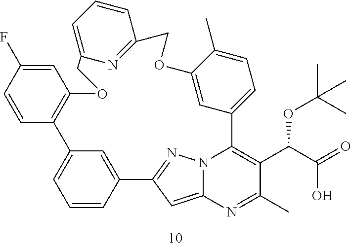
C1=CC2=CC(=C1)C1=C(C=C(F)C=C1)OCC1=CC=CC(=N1)COC1=CC(=CC=C1C)C1=C(C(C(=O)O)OC(C)(C)C)C(C)=NC3=CC2=NN31
